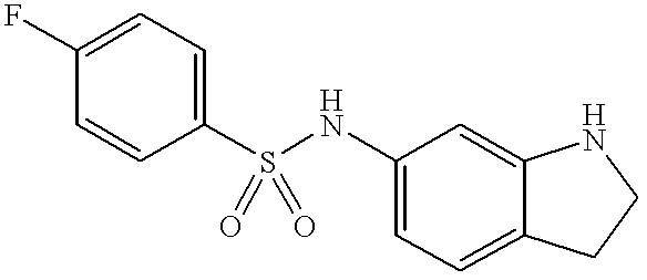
C1(F)=CC=C(S(NC2=CC=C3C(=C2)NCC3)(=O)=O)C=C1
